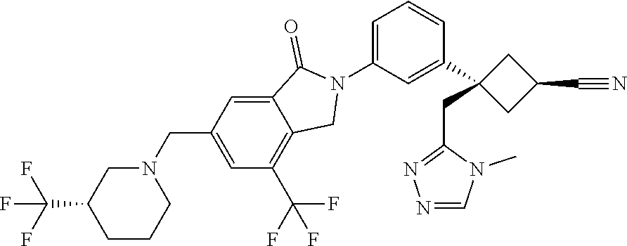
C1=NN=C(CC2(C3=CC(N4C(=O)C5=CC(CN6CC(C(F)(F)F)CCC6)=CC(C(F)(F)F)=C5C4)=CC=C3)CC(C#N)C2)N1C
